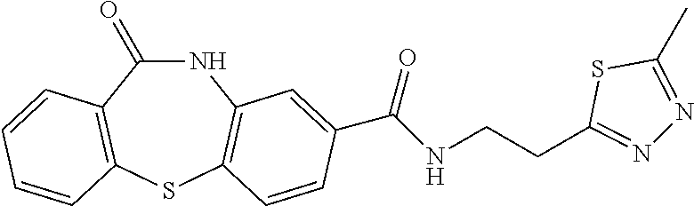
N1C(=O)C2=C(SC3=C1C=C(C(NCCC1=NN=C(C)S1)=O)C=C3)C=CC=C2
